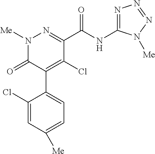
C1(C(NC2=NN=NN2[Me])=O)=NN([Me])C(=O)C(C2=CC=C([Me])C=C2Cl)=C1Cl
